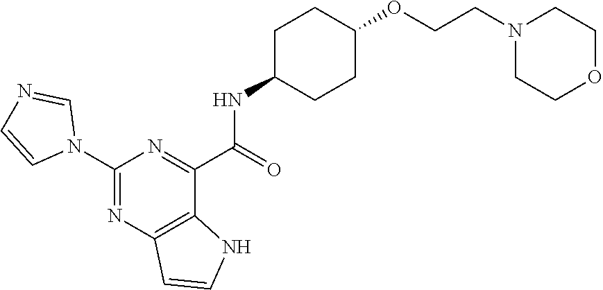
C1(NC(C2=NC(N3C=NC=C3)=NC3=C2NC=C3)=O)CCC(OCCN2CCOCC2)CC1
